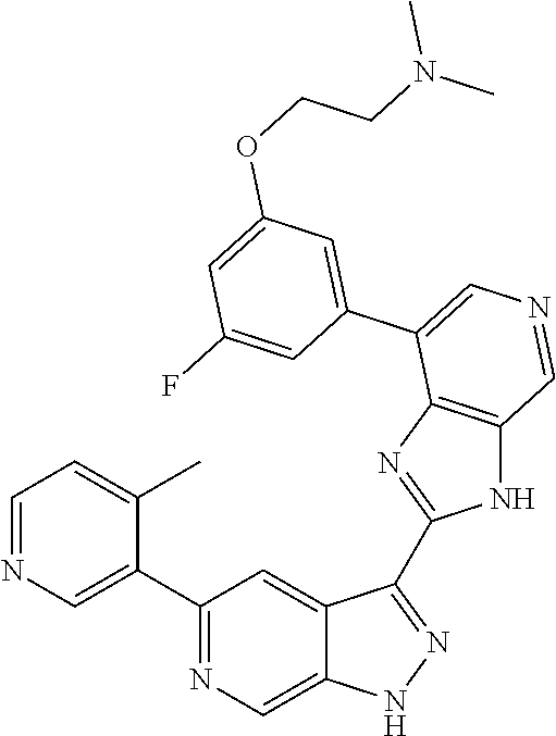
C1(C2=CN=CC=C2C)=NC=C2C(=C1)C(C1=NC3=C(N1)C=NC=C3C1=CC(OCCN(C)C)=CC(F)=C1)=NN2
